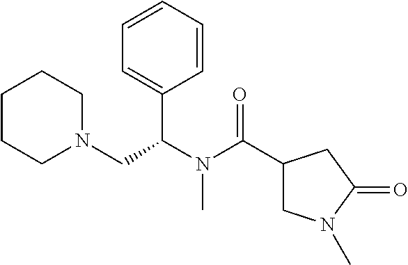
C1CCN(CC(N(C(C2CN(C)C(=O)C2)=O)C)C2=CC=CC=C2)CC1
